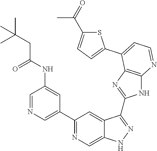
C1=NC=C(C2=NC=C3C(=C2)C(C2=NC4=C(N2)N=CC=C4C2=CC=C(C(=O)C)S2)=NN3)C=C1NC(CC(C)(C)C)=O
